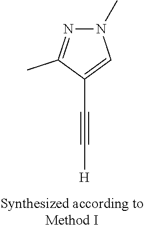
C(C1=CN(C)N=C1C)#C[H]
